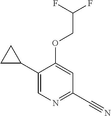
C1(C2CC2)=CN=C(C#N)C=C1OCC(F)F
